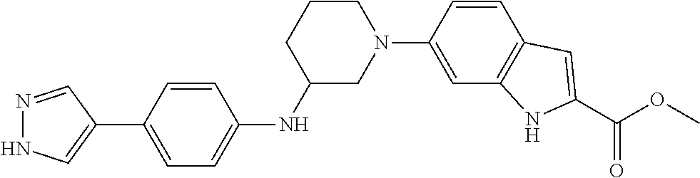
N1(C2=CC3=C(C=C2)C=C(C(OC)=O)N3)CCCC(NC2=CC=C(C3=CNN=C3)C=C2)C1
